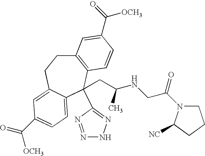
C12=C(C(C3=NNN=N3)(CC(NCC(N3CCCC3[NC])=O)C)C3=CC=C(C(=O)[OCH3])C=C3CC1)C=CC(C(=O)[OCH3])=C2
